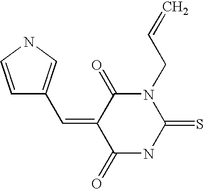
C=CCN1C(=O)C(=CC2=CNC=C2)C(=O)NC1=S
